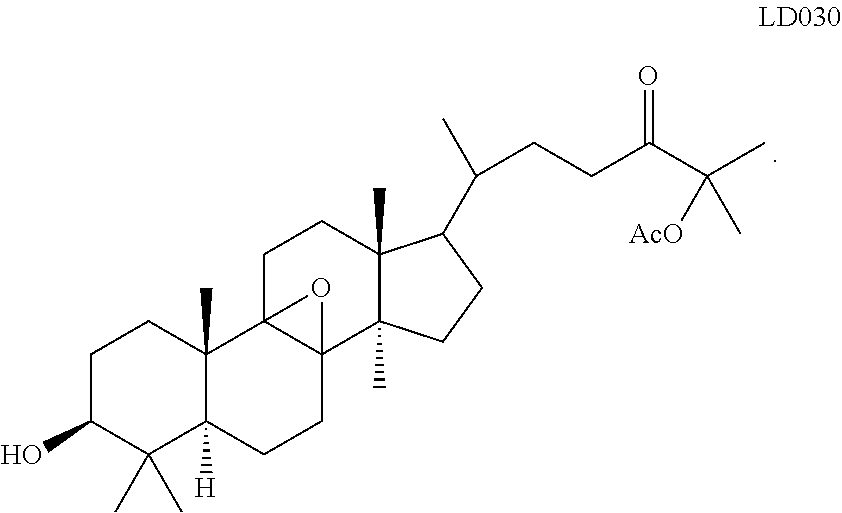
C1C(O)C(C)(C)C2([H])C(C)(C1)C13C(CC2)(C2(C)C(C)(CC1)C(C(C)CCC(C([AcO])(C)C)=O)CC2)O3
